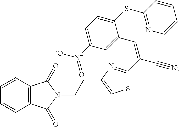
C12=C(C=CC=C1)C(=O)N(CCC1=CSC(C(C#N)=CC3=CC([N+]([-O])=O)=CC=C3SC3=NC=CC=C3)=N1)C2=O
